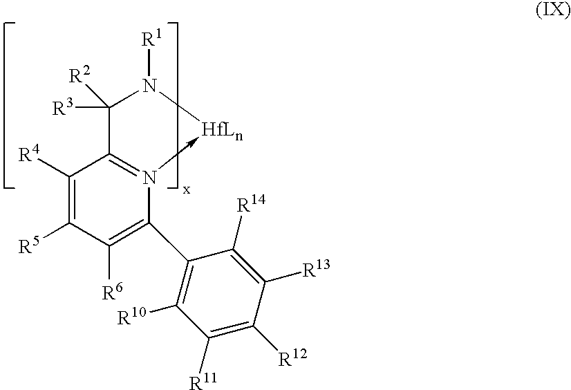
C1([R4])=C([R5])C([R6])=C(C2=C([R10])C([R11])=C([R12])C([R13])=C2[R14])N2->[HfLn]N([R1])C([R3])([R2])C=21
